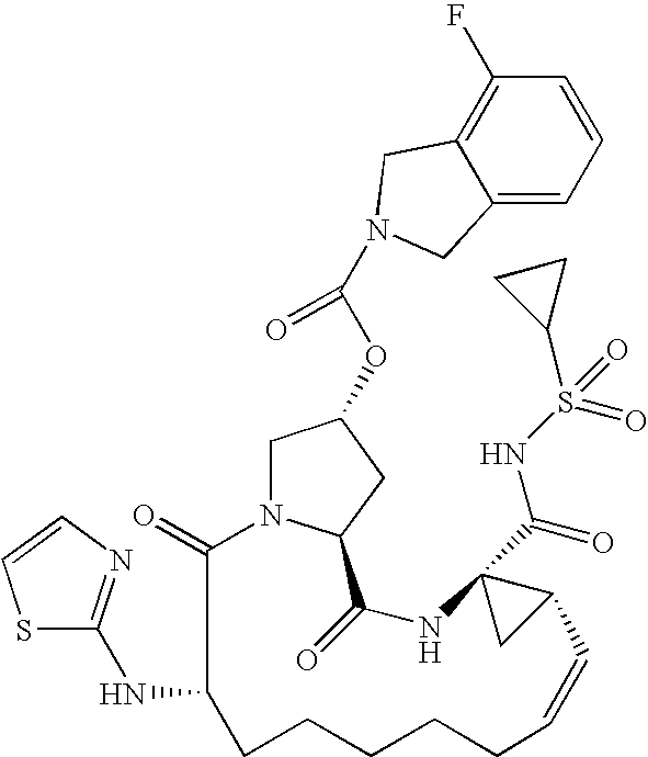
C1N2C(=O)C(NC3=NC=CS3)CCCCCC=CC3C(C(=O)NS(C4CC4)(=O)=O)(NC(=O)C2CC1OC(N1CC2=C(F)C=CC=C2C1)=O)C3
